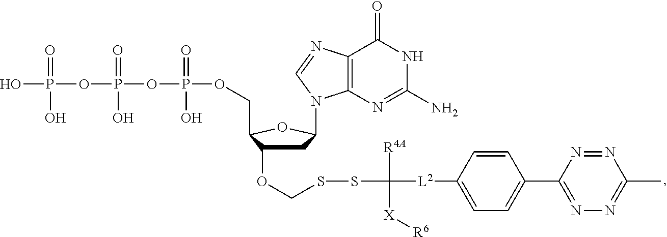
OP(OP(OP(OCC1C(OCSSC([L2]C2=CC=C(C3=NN=C(C)N=N3)C=C2)([R4A])[X][R6])CC(N2C3=C(C(=O)NC(N)=N3)N=C2)O1)(=O)O)(=O)O)(=O)O
